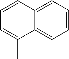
C1=CC=C(C)C2=CC=CC=C12
